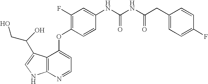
O(C1=CC=NC2=C1C(C(CO)O)=CN2)C1=C(F)C=C(NC(NC(CC2=CC=C(F)C=C2)=O)=O)C=C1
